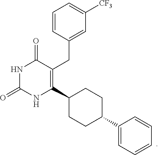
C1=CC(CC2=C(C3CCC(C4=CC=CC=C4)CC3)NC(=O)NC2=O)=CC([CF3])=C1
